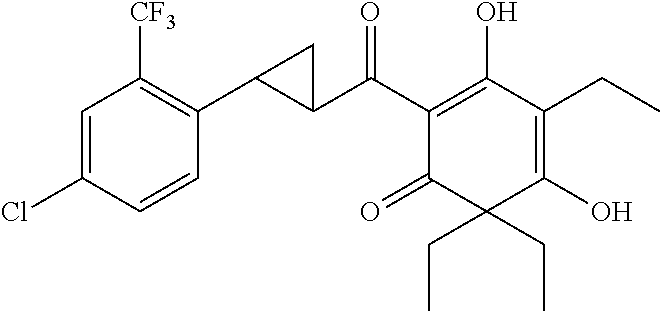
C1(C(C2=C(O)C(CC)=C(O)C(CC)(CC)C2=O)=O)C(C2=C([CF3])C=C(Cl)C=C2)C1
